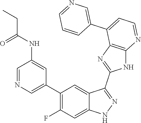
C1=NC=C(C2=C(F)C=C3C(=C2)C(C2=NC4=C(N2)N=CC=C4C2=CN=CC=C2)=NN3)C=C1NC(=O)CC
